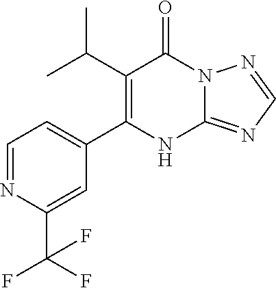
C1(C(C)C)=C(C2=CC=NC(C(F)(F)F)=C2)NC2=NC=NN2C1=O
